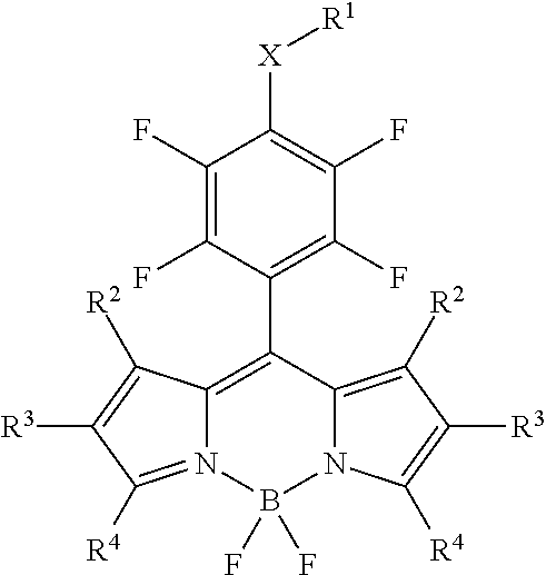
C1(F)=C(F)C(C2=C3N(=C([R4])C([R3])=C3[R2])B(F)(F)N3C2=C([R2])C([R3])=C3[R4])=C(F)C(F)=C1[X][R1]
